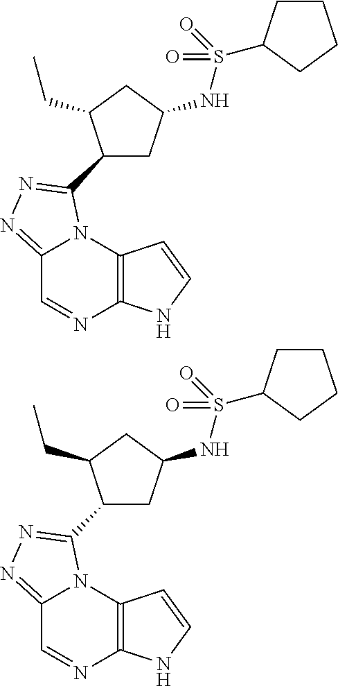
C12=C(N3C(=NN=C3C3CC(NS(C4CCCC4)(=O)=O)CC3CC)C=N1)C=CN2.C12=C(N3C(=NN=C3C3CC(NS(C4CCCC4)(=O)=O)CC3CC)C=N1)C=CN2
